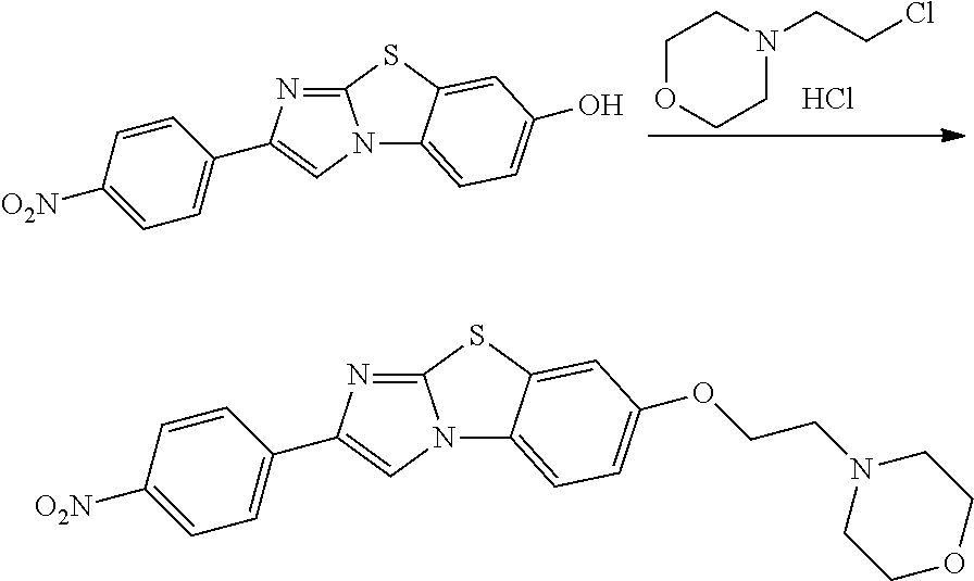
N12C3=CC=C(O)C=C3SC1=NC(C1=CC=C([O2N])C=C1)=C2.C1COCCN1CCCl.Cl.N12C3=CC=C(OCCN4CCOCC4)C=C3SC1=NC(C1=CC=C([O2N])C=C1)=C2
